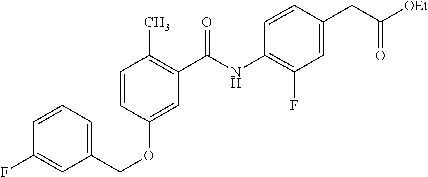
C1=CC=C(COC2=CC(C(NC3=C(F)C=C(CC([OEt])=O)C=C3)=O)=C(C)C=C2)C=C1F
